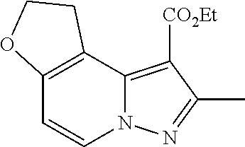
C12=C(C=CN3C1=C([CO2Et])C(C)=N3)OCC2
